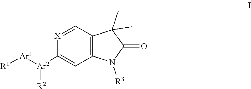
C1([Ar2]([Ar1][R1])[R2])=CC2=C(C=[X]1)C(C)(C)C(=O)N2[R3]
